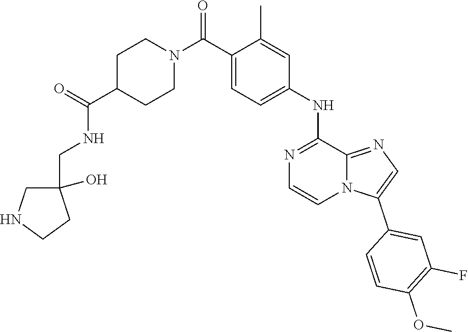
C(C1=CC=C(NC2=NC=CN3C2=NC=C3C2=CC(F)=C(OC)C=C2)C=C1C)(N1CCC(C(=O)NCC2(O)CNCC2)CC1)=O
